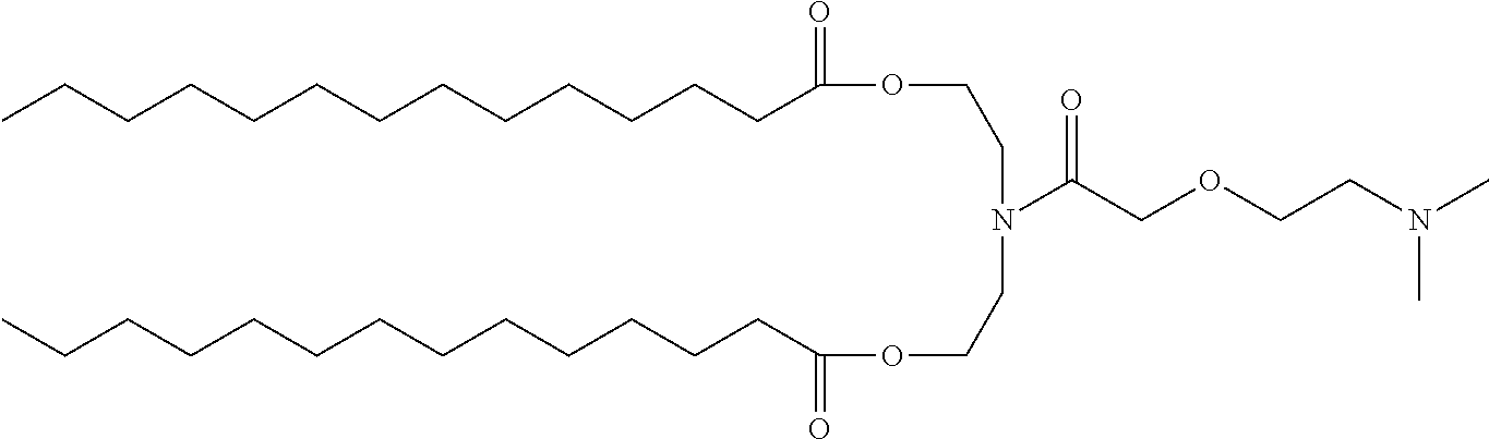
CCCCCCCCCCCCCC(=O)OCCN(CCOC(CCCCCCCCCCCCC)=O)C(COCCN(C)C)=O
